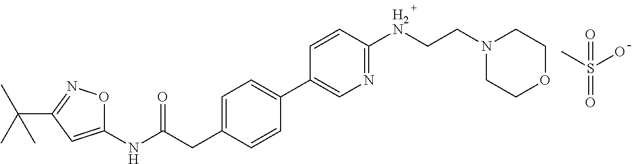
N(C(CC1=CC=C(C2=CN=C([H2N]CCN3CCOCC3)C=C2)C=C1)=O)C1=CC(C(C)(C)C)=NO1.O=S(=O)(C)O
